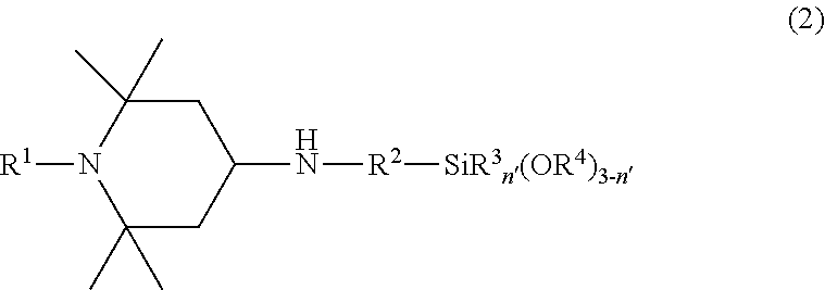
N1([R1])C(C)(C)CC(N[R2][SiR3n(OR4)3-n])CC1(C)C
